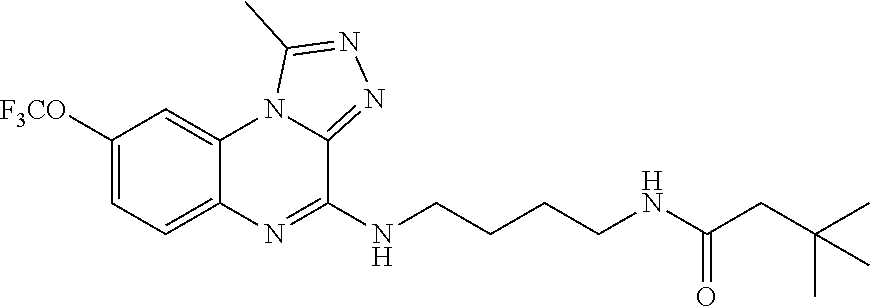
C1([F3CO])=CC=C2C(=C1)N1C(=NN=C1C)C(NCCCCNC(CC(C)(C)C)=O)=N2
